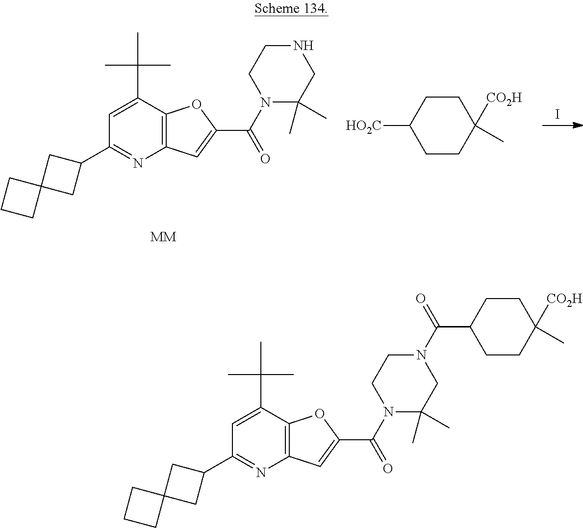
I.C1(C2CC3(C2)CCC3)=NC2=C(C(C(C)(C)C)=C1)OC(C(N1C(C)(C)CNCC1)=O)=C2.[MM].[HO2C]C1CCC(C)([CO2H])CC1.C1(C2CC3(C2)CCC3)=NC2=C(C(C(C)(C)C)=C1)OC(C(N1C(C)(C)CN(C(C3CCC(C)([CO2H])CC3)=O)CC1)=O)=C2
